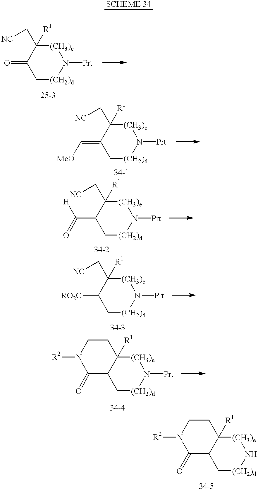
C1(=O)C[(CH2)d]N([Prt])[(CH3)e]C1([R1])C[NC].C1(=C[MeO])C[(CH2)d]N([Prt])[(CH3)e]C1([R1])C[NC].C1(C([H])=O)C[(CH2)d]N([Prt])[(CH3)e]C1(C[NC])[R1].C12C[(CH2)d]N[(CH3)e]C1([R1])CCN([R2])C2=O.C1([RO2C])C[(CH2)d]N([Prt])[(CH3)e]C1([R1])C[NC].C12C[(CH2)d]N([Prt])[(CH3)e]C1([R1])CCN([R2])C2=O
